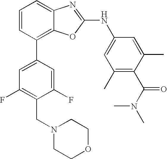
C1=CC(C2=CC(F)=C(CN3CCOCC3)C(F)=C2)=C2C(=C1)N=C(NC1=CC(C)=C(C(N(C)C)=O)C(C)=C1)O2
